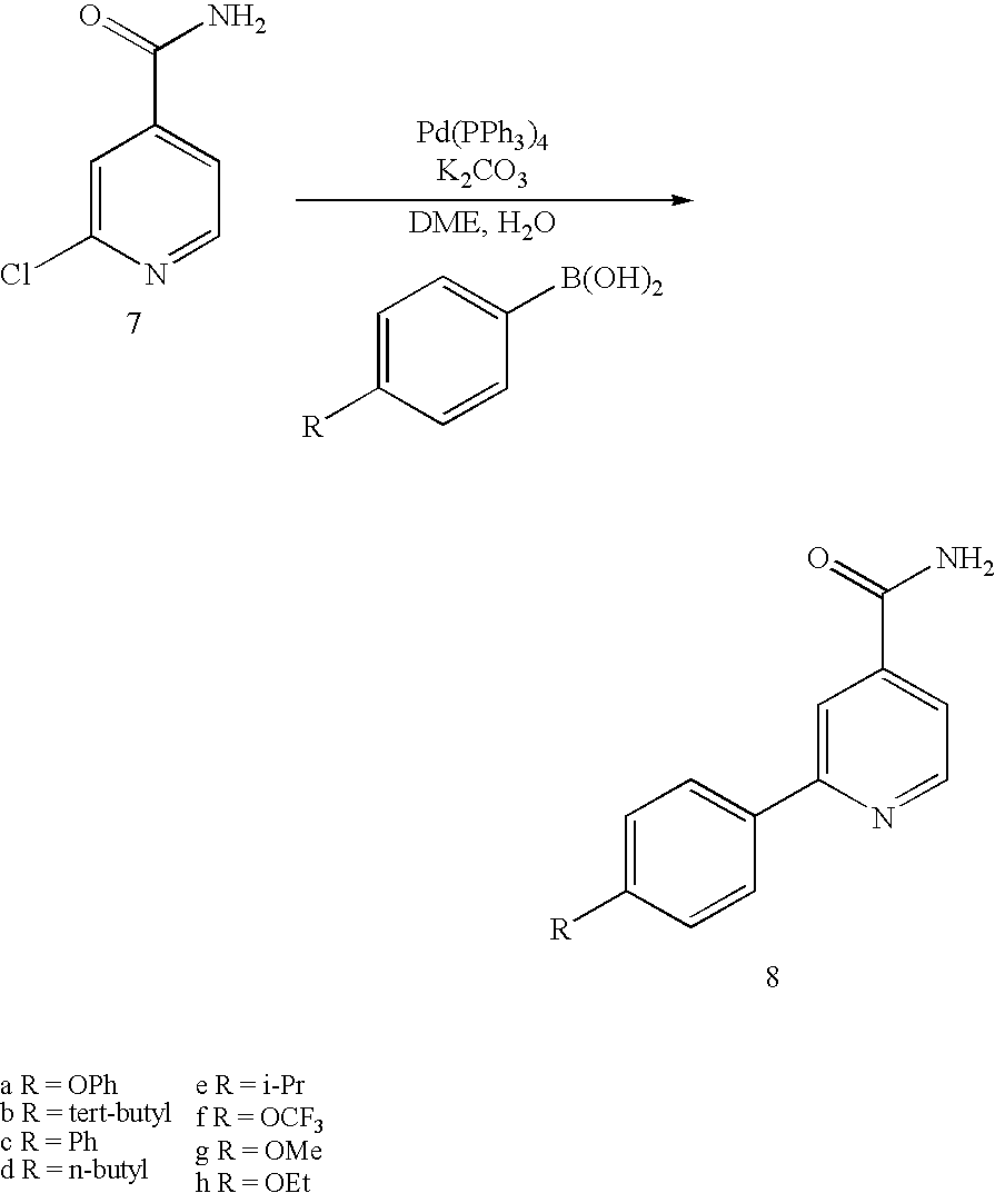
C1([R])=CC=C([B(OH)2])C=C1.C1=C(Cl)N=CC=C1C(=O)N.C1([R])=CC=C(C2=CC(C(=O)N)=CC=N2)C=C1
